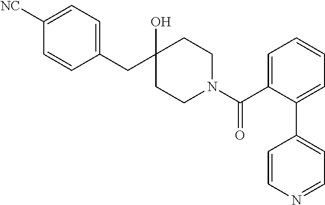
C1(CC2(O)CCN(C(C3=CC=CC=C3C3=CC=NC=C3)=O)CC2)=CC=C([NC])C=C1
